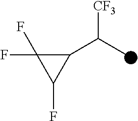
C1(C(C)[CF3])C(F)(F)C1F
